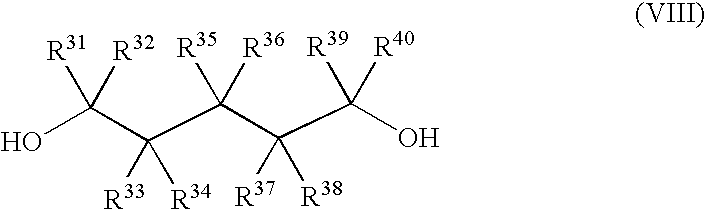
OC(C(C(C(C(O)([R40])[R39])([R37])[R38])([R36])[R35])([R33])[R34])([R32])[R31]
